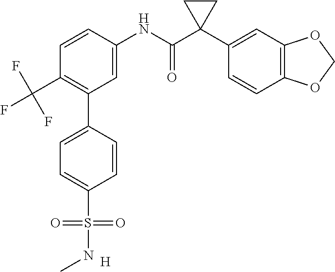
C1(C(F)(F)F)=C(C2=CC=C(S(=O)(=O)NC)C=C2)C=C(NC(C2(C3=CC4=C(C=C3)OCO4)CC2)=O)C=C1.[H]
